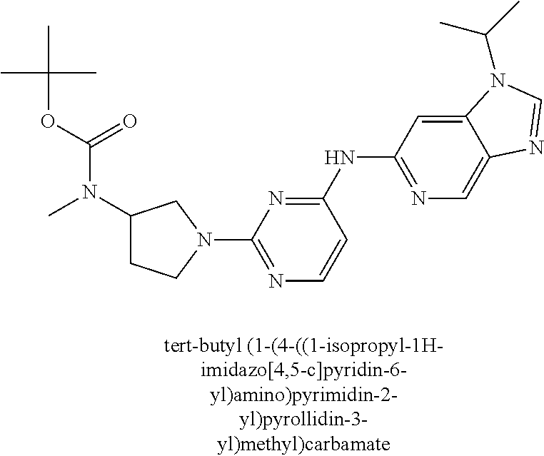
N1(C2=NC=CC(NC3=NC=C4C(=C3)N(C(C)C)C=N4)=N2)CC(N(C)C(=O)OC(C)(C)C)CC1
